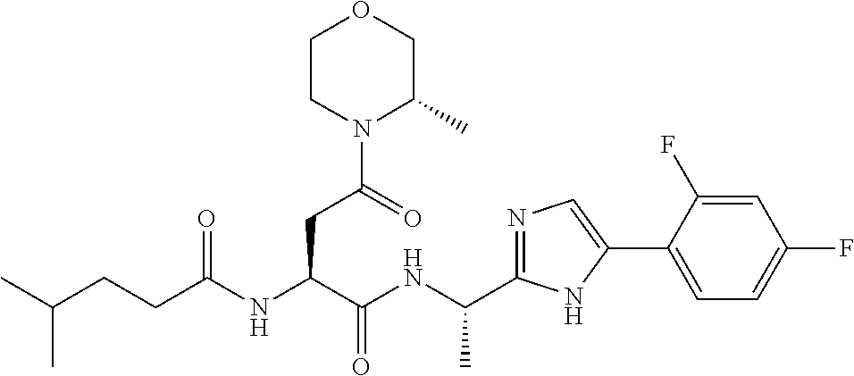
C(NC(C(NC(CCC(C)C)=O)CC(=O)N1C(C)COCC1)=O)(C)C1=NC=C(C2=CC=C(F)C=C2F)N1
